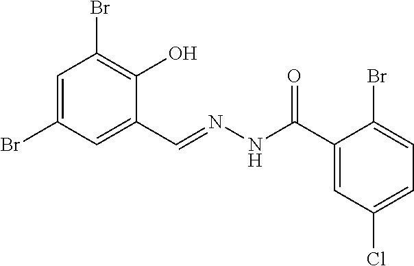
C1=C(Br)C=C(C=NNC(C2=CC(Cl)=CC=C2Br)=O)C(O)=C1Br
